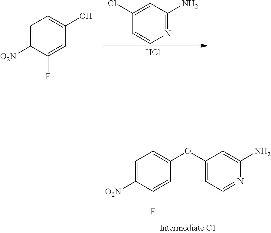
C1=C([O2N])C(F)=CC(OC2=CC=NC(N)=C2)=C1.C1(Cl)=CC(N)=NC=C1.Cl.C1=C([O2N])C(F)=CC(O)=C1
